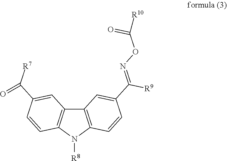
C12=C(N([R8])C3=C1C=C(C([R7])=O)C=C3)C=CC(C(=NOC([R10])=O)[R9])=C2
